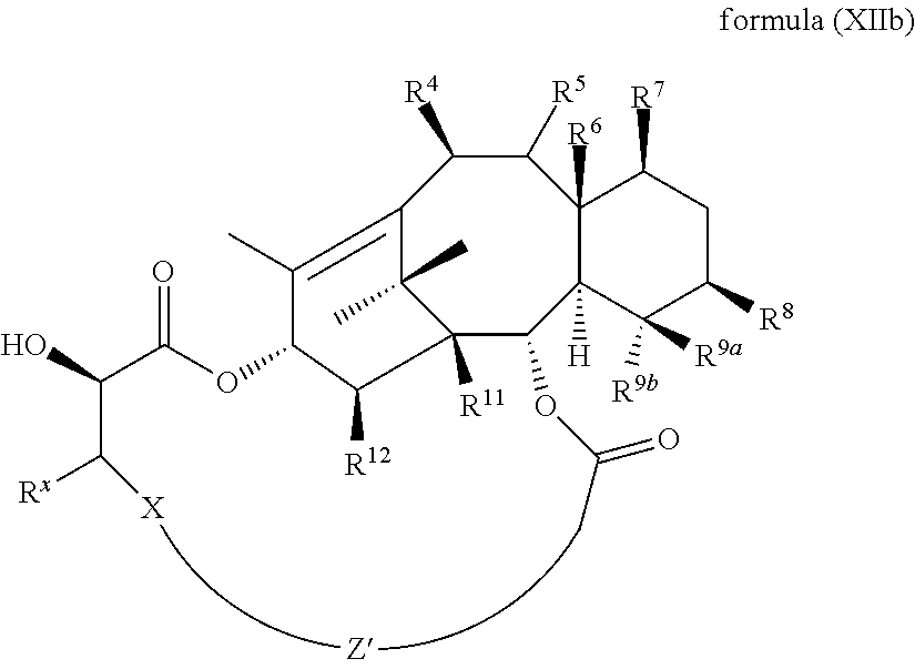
[X]C(C(C(OC1C([R12])C2([R11])C(OC(=O)C)C3([H])C([R6])(C([R5])C([R4])C(=C1C)C2(C)C)C([R7])CC([R8])C3([R9a])[R9b])=O)O)[Rx]
